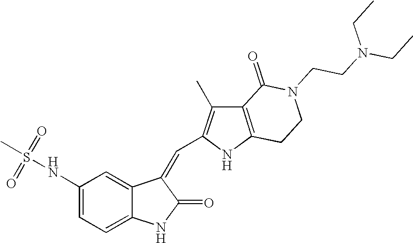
C1(NS(C)(=O)=O)=CC=C2C(=C1)C(=CC1=C(C)C3=C(N1)CCN(CCN(CC)CC)C3=O)C(=O)N2
